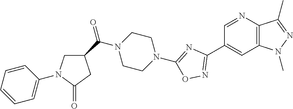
C1=NC2=C(C=C1C1=NOC(N3CCN(C(C4CN(C5=CC=CC=C5)C(=O)C4)=O)CC3)=N1)N(C)N=C2C
